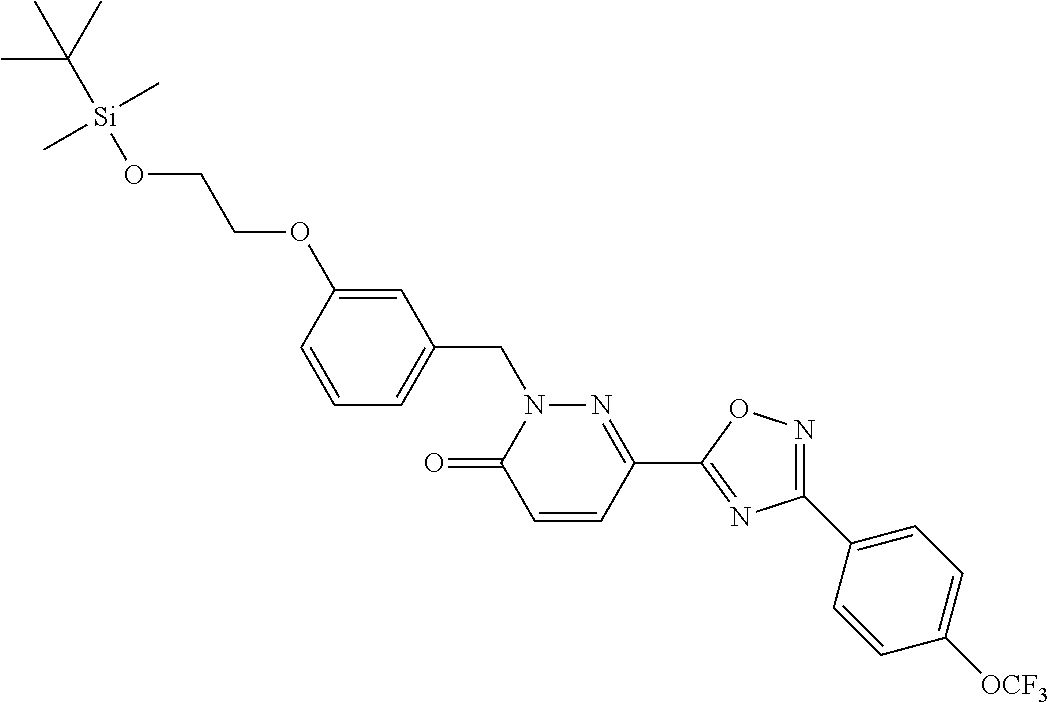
C1=CC(OCCO[Si](C(C)(C)C)(C)C)=CC(CN2C(=O)C=CC(C3=NC(C4=CC=C([OCF3])C=C4)=NO3)=N2)=C1
